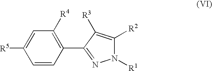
C1=C([R5])C=CC(C2=NN([R1])C([R2])=C2[R3])=C1[R4]
